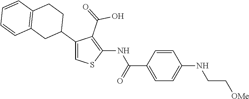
C1=CC(C(=O)NC2=C(C(=O)O)C(C3CCC4=C(C3)C=CC=C4)=CS2)=CC=C1NCC[OMe]
